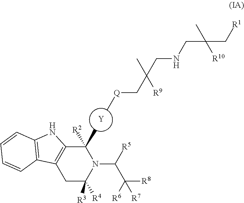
[Y].C[Q]CC(C)([R9])CNCC(C)([R10])C[R1].C1C([R3])([R4])N(C([R5])C([R8])([R6])[R7])C([R2])(C)C2=C1C1=C(N2)C=CC=C1
